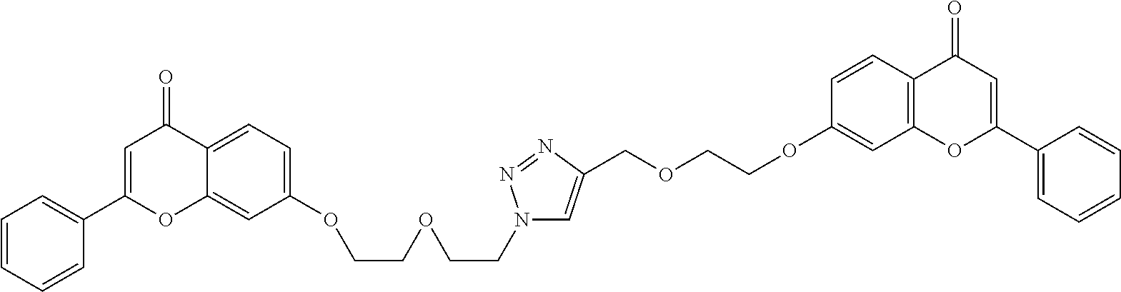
C12=CC=C(OCCOCCN3C=C(COCCOC4=CC5=C(C=C4)C(=O)C=C(C4=CC=CC=C4)O5)N=N3)C=C1OC(C1=CC=CC=C1)=CC2=O
